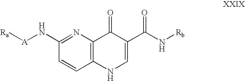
C1=CC2=C(N=C1N[A][Ra])C(=O)C(C(N[Rb])=O)=CN2
